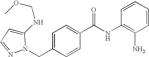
C1=C(NCOC)N(CC2=CC=C(C(NC3=C(N)C=CC=C3)=O)C=C2)N=C1
